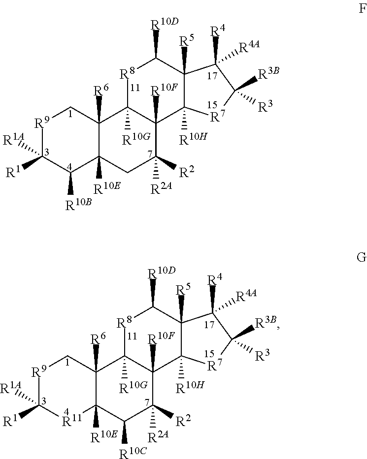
[R9]1C([R1A])([R1])C([R10B])C2([R10E])C([R6])(C1)C1([R10G])C([R10F])(C([R2])([R2A])C2)C2([R10H])C([R5])(C([R10D])[R8]1)C([R4])([R4A])C([R3B])([R3])[R7]2.[R9]1C([R1A])([R1])[R11]C2([R10E])C([R6])(C1)C1([R10G])C([R10F])(C([R2])([R2A])C2[R10C])C2([R10H])C([R5])(C([R10D])[R8]1)C([R4])([R4A])C([R3B])([R3])[R7]2
